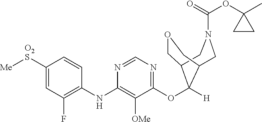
C1([O2S][Me])=CC(F)=C(NC2=C([OMe])C(OC3([H])C4COCC3CN(C(=O)OC3(C)CC3)C4)=NC=N2)C=C1
